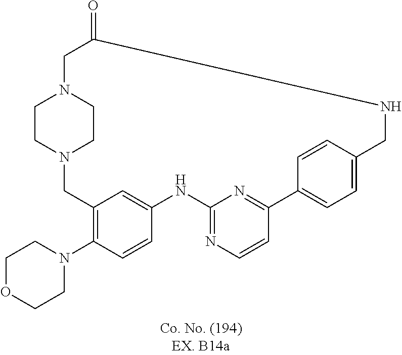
C12=C(N3CCOCC3)C=CC(=C1)NC1=NC=CC(=N1)C1=CC=C(C=C1)CNC(=O)CN1CCN(C2)CC1
